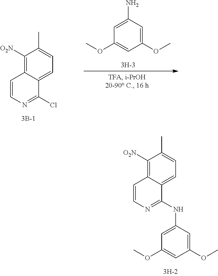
C1(OC)=CC(N)=CC(OC)=C1.C1([O2N])=C2C(=CC=C1C)C(Cl)=NC=C2.C1([O2N])=C2C(=CC=C1C)C(NC1=CC(OC)=CC(OC)=C1)=NC=C2
